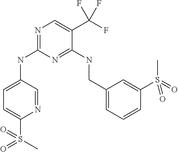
N1=CC(NC2=NC=C(C(F)(F)F)C(NCC3=CC=CC(S(=O)(C)=O)=C3)=N2)=CC=C1S(=O)(C)=O
